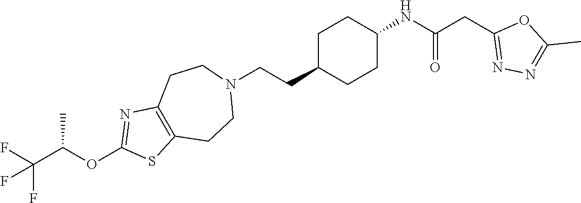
C1C(CCN2CCC3=C(CC2)SC(OC(C(F)(F)F)C)=N3)CCC(NC(CC2=NN=C(C)O2)=O)C1
